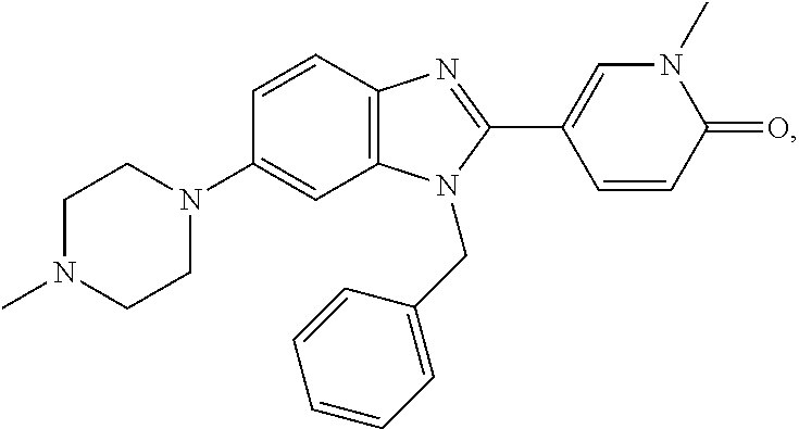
C1N(C)CCN(C2=CC3=C(C=C2)N=C(C2=CN(C)C(=O)C=C2)N3CC2=CC=CC=C2)C1
